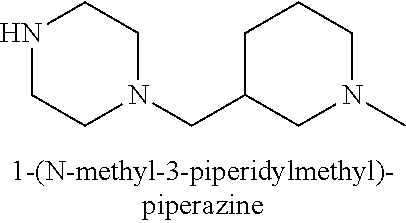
N1(C)CC(CN2CCNCC2)CCC1
